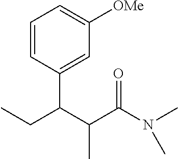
C1=CC(C(C(C(N(C)C)=O)C)CC)=CC([OMe])=C1
